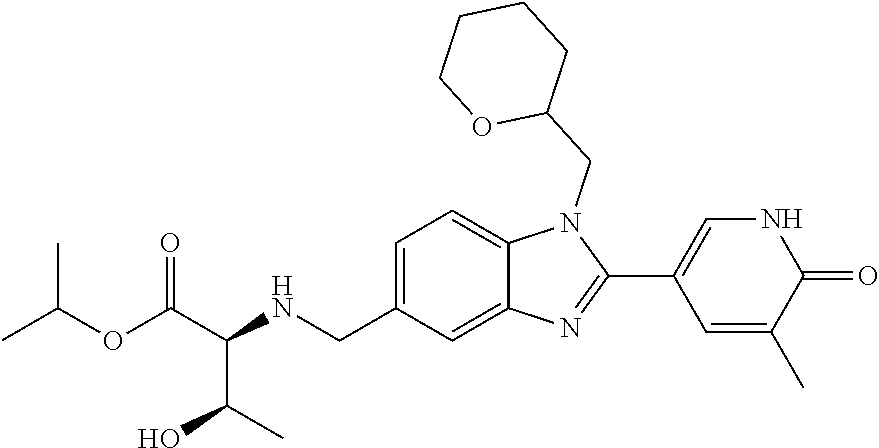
C12=CC=C(CNC(C(C)O)C(OC(C)C)=O)C=C1N=C(C1=CNC(=O)C(C)=C1)N2CC1CCCCO1
